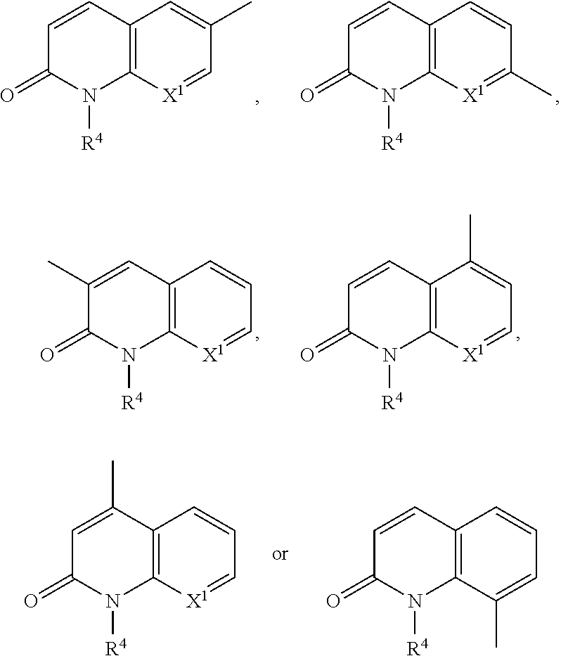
C12=C([X1]=CC(C)=C1)N([R4])C(=O)C=C2.C12=C([X1]=C(C)C=C1)N([R4])C(=O)C=C2.C12=C([X1]=CC=C1)N([R4])C(=O)C(C)=C2.C12=C([X1]=CC=C1C)N([R4])C(=O)C=C2.C12=C([X1]=CC=C1)N([R4])C(=O)C=C2C.C12=C(C(C)=CC=C1)N([R4])C(=O)C=C2
